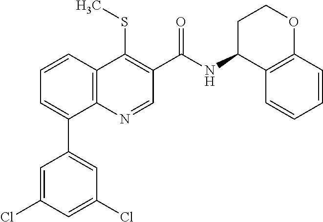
C1=C(Cl)C=C(Cl)C=C1C1=CC=CC2=C1N=CC(C(NC1C3=C(OCC1)C=CC=C3)=O)=C2SC
